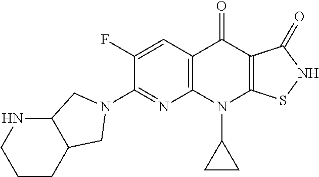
C12=C(C=C(F)C(N3CC4C(NCCC4)C3)=N1)C(=O)C1=C(N2C2CC2)SNC1=O
